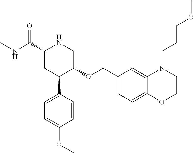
C1(C(NC)=O)CC(C2=CC=C(OC)C=C2)C(OCC2=CC=C3C(=C2)N(CCCOC)CCO3)CN1
